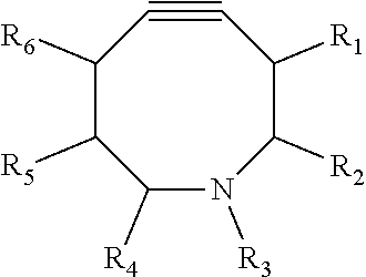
C1([R6])C([R5])C([R4])N([R3])C([R2])C([R1])C#C1
